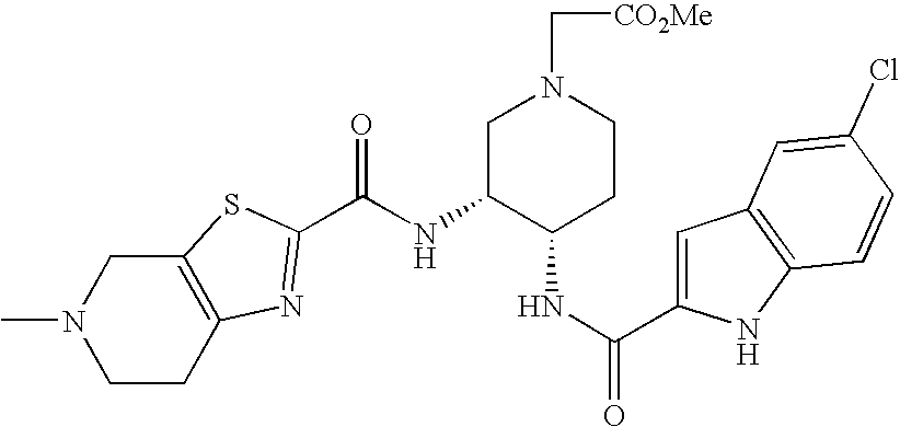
CN1CCC2=C(C1)SC(C(NC1C(NC(=O)C3=CC4=C(N3)C=CC(Cl)=C4)CCN(C[CO2Me])C1)=O)=N2
